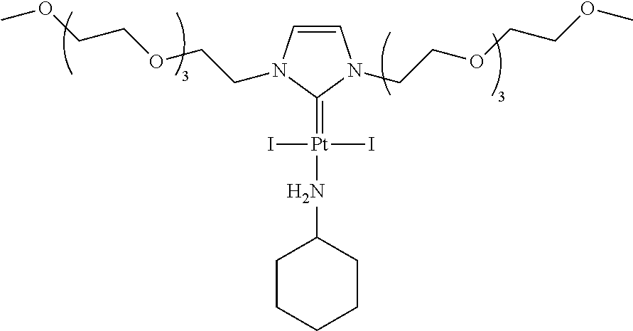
C1=CN(CCOCCOC)C(=[Pt](I)(I)NC2CCCCC2)N1CCOCCOC
